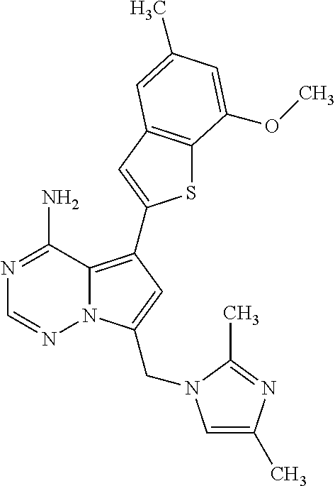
C12=C(C3=CC4=C(S3)C(OC)=CC(C)=C4)C=C(CN3C=C(C)N=C3C)N1N=CN=C2N
